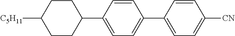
C1CC([C5H11])CCC1C1=CC=C(C2=CC=C([CN])C=C2)C=C1
